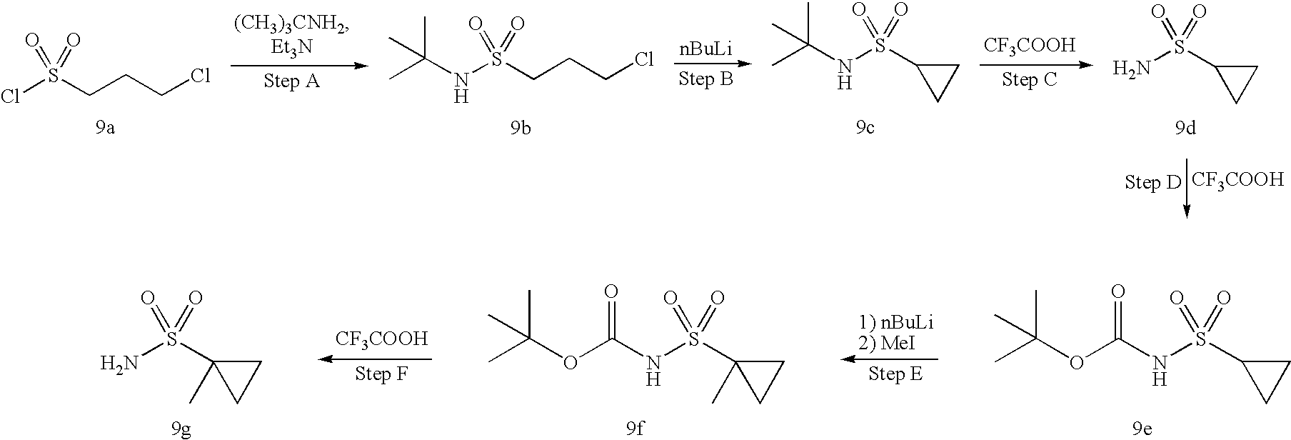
[CF3COOH].[CF3COOH].ClS(CCCCl)(=O)=O.N(S(CCCCl)(=O)=O)C(C)(C)C.N(S(C1CC1)(=O)=O)C(C)(C)C.NS(C1CC1)(=O)=O.N(S(C1CC1)(=O)=O)C(OC(C)(C)C)=O.N(S(C1(C)CC1)(=O)=O)C(OC(C)(C)C)=O.NS(C1(C)CC1)(=O)=O.[CF3COOH].[1) nBuLi2) MeI]
